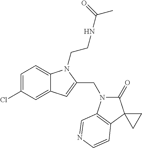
C1=C(Cl)C=C2C(=C1)N(CCNC(=O)C)C(CN1C(=O)C3(C4=C1C=NC=C4)CC3)=C2
